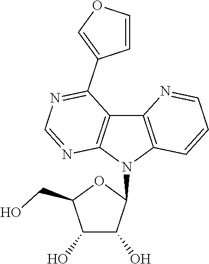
C1(O)C(O)C(N2C3=C(C4=C2N=CN=C4C2=COC=C2)N=CC=C3)OC1CO
